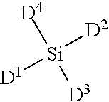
[D4][Si]([D3])([D2])[D1]
